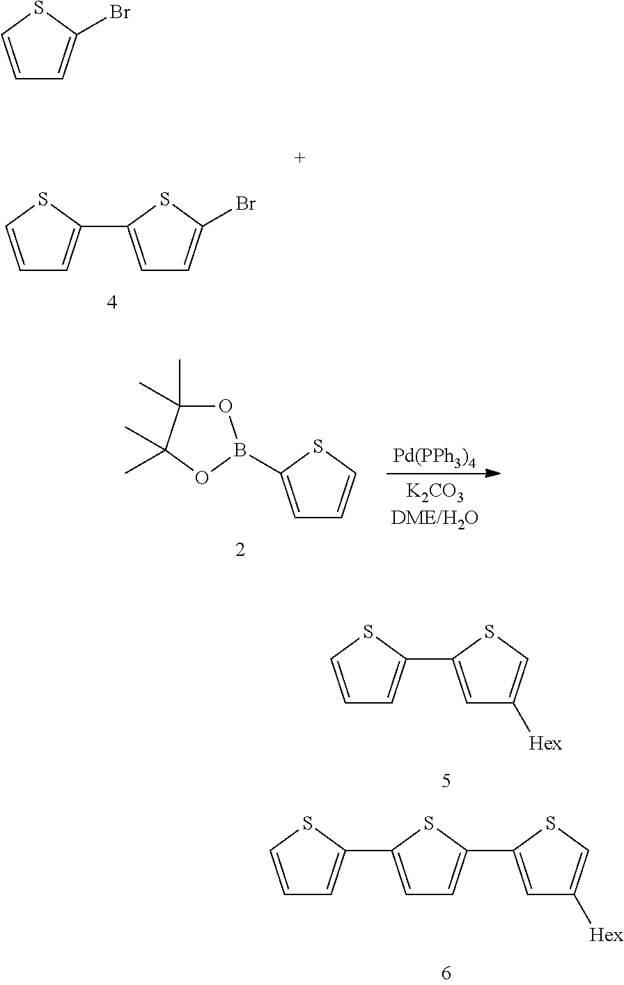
C1=CSC(C2=CC=C(Br)S2)=C1.C1=CSC(Br)=C1.C1=C(B2OC(C)(C)C(C)(C)O2)SC=C1.[Pd(PPh3)4].C1=CSC(C2=CC([Hex])=CS2)=C1.C1=C(C2=CC=CS2)SC(C2=CC([Hex])=CS2)=C1
